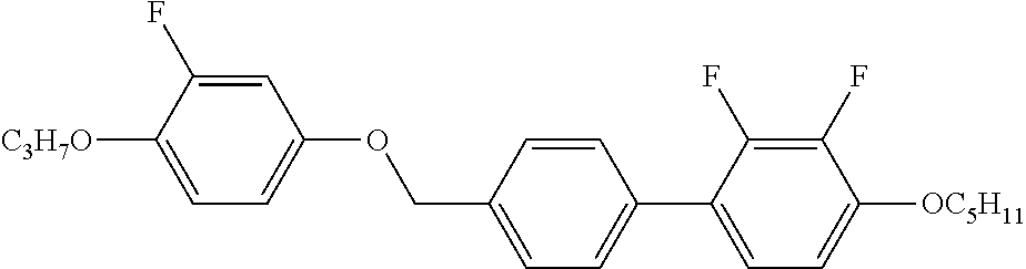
C1=C(F)C([C3H7O])=CC=C1OCC1=CC=C(C2=CC=C([OC5H11])C(F)=C2F)C=C1
